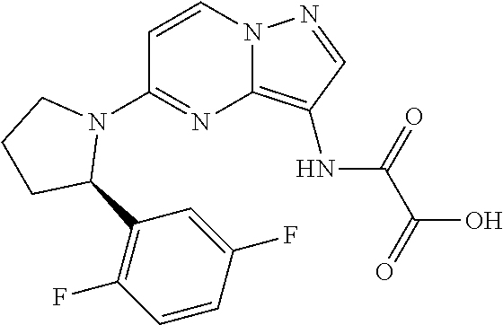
C1=CN2C(=C(NC(C(O)=O)=O)C=N2)N=C1N1CCCC1C1=C(F)C=CC(F)=C1
